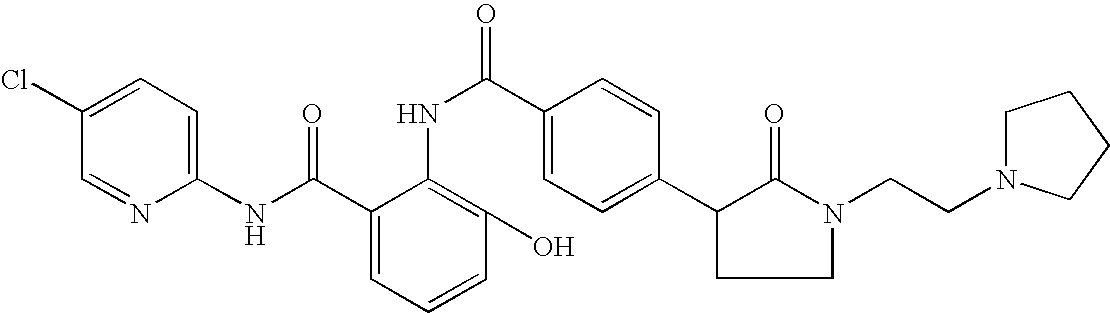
C1(Cl)=CC=C(NC(C2=CC=CC(O)=C2NC(=O)C2=CC=C(C3CCN(CCN4CCCC4)C3=O)C=C2)=O)N=C1
